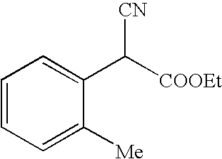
C1=CC=C([Me])C(C([COOEt])[CN])=C1
